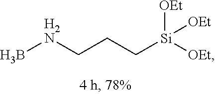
B[H2N]CCC[Si]([OEt])([OEt])[OEt]
